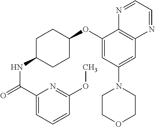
C1(C(=O)NC2CCC(OC3=CC(N4CCOCC4)=CC4=C3N=CC=N4)CC2)=CC=CC(OC)=N1
